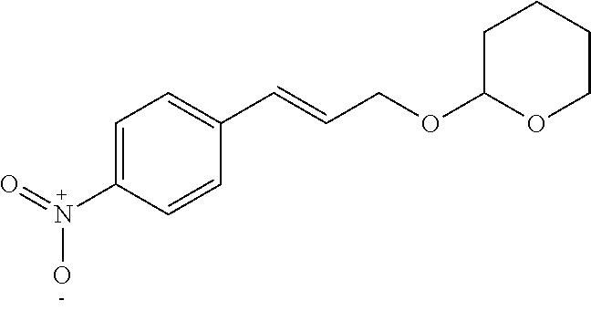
C1=C(N(=O)O)C=CC(C=CCOC2OCCCC2)=C1
